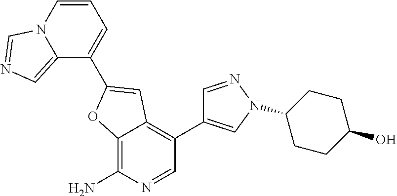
C12=C(N)N=CC(C3=CN(C4CCC(O)CC4)N=C3)=C1C=C(C1=CC=CN3C1=CN=C3)O2
